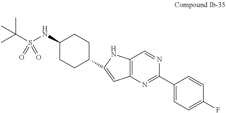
C1(NS(C(C)(C)C)(=O)=O)CCC(C2=CC3=C(N2)C=NC(C2=CC=C(F)C=C2)=N3)CC1
